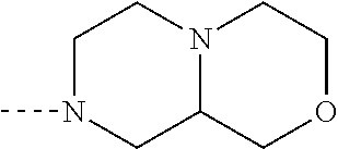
C1N(C)CC2N(C1)CCOC2
